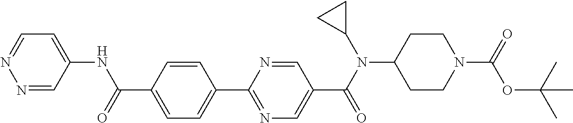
C1(C(=O)NC2=CC=NN=C2)=CC=C(C2=NC=C(C(N(C3CC3)C3CCN(C(=O)OC(C)(C)C)CC3)=O)C=N2)C=C1
